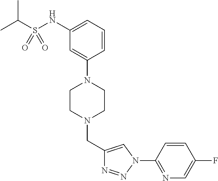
C1(CN2CCN(C3=CC(NS(C(C)C)(=O)=O)=CC=C3)CC2)=CN(C2=NC=C(F)C=C2)N=N1
